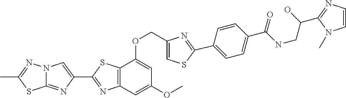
C12=NC(C3=NC4=C(S3)C(OCC3=CSC(C5=CC=C(C(NCC(O)C6=NC=CN6C)=O)C=C5)=N3)=CC(OC)=C4)=CN1N=C(C)S2
